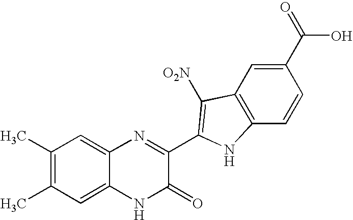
C1=C2C(=CC(C)=C1C)N=C(C1=C([O2N])C3=C(C=CC(C(=O)O)=C3)N1)C(=O)N2
